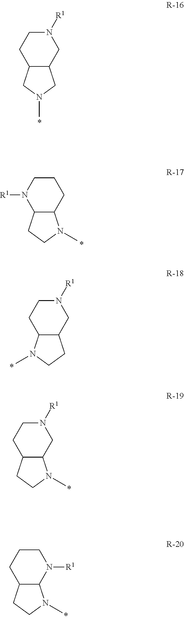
N1([R1])CCC2C(C1)CN(C)C2.C1CN([R1])C2C(C1)N(C)CC2.N1([R1])CCC2C(C1)CCN2C.N1([R1])CCC2C(C1)N(C)CC2.C1CCC2C(N1[R1])N(C)CC2
